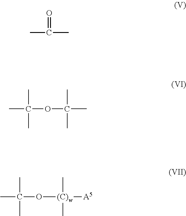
CC(C)=O.CC(OC(C)(C)C)(C)C.CC(O[(C)w](C)(C)[A5])(C)C
